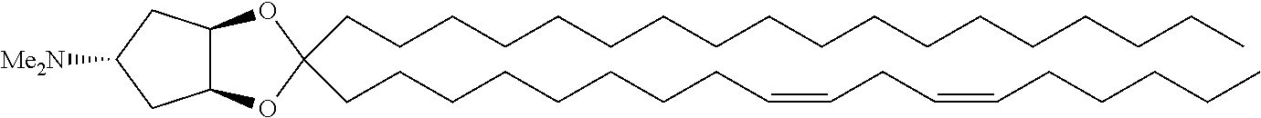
C(C1(CCCCCCCCCCCCCCCCCC)OC2C(O1)CC([Me2N])C2)CCCCCCCC=CCC=CCCCCC
